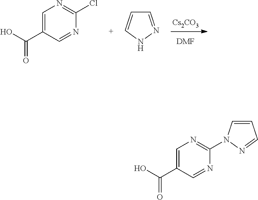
C1=C(C(O)=O)C=NC(Cl)=N1.[Cs2CO3].[DMF].C1=NNC=C1.C1=C(C(O)=O)C=NC(N2C=CC=N2)=N1
